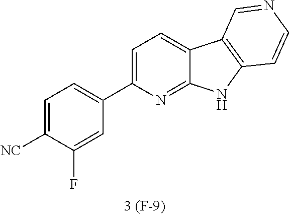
C1=C(C2=CC=C([NC])C(F)=C2)N=C2C(=C1)C1=C(N2)C=CN=C1.[3 (F-9)]
